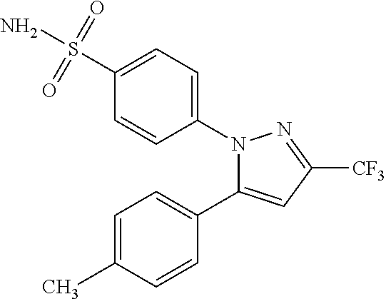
C1=C(C)C=CC(C2=CC([CF3])=NN2C2=CC=C(S(=O)(=O)N)C=C2)=C1
